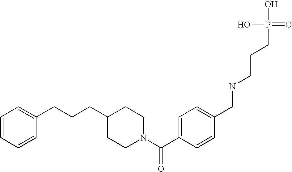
N1(C(C2=CC=C(CNCCCP(O)(O)=O)C=C2)=O)CCC(CCCC2=CC=CC=C2)CC1
